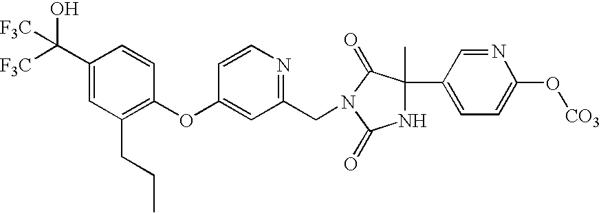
C1(C([F3C])(O)[F3C])=CC(CCC)=C(OC2=CC(CN3C(=O)C(C4=CC=C(O[CO3])N=C4)(C)NC3=O)=NC=C2)C=C1
